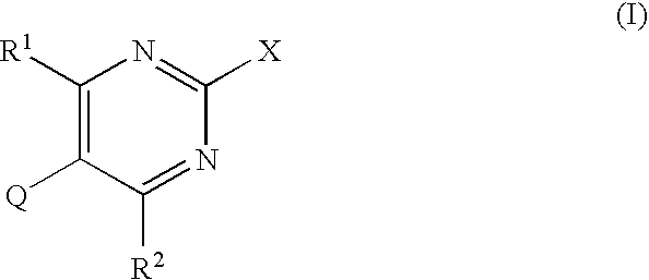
C1([R1])=C([Q])C([R2])=NC([X])=N1
